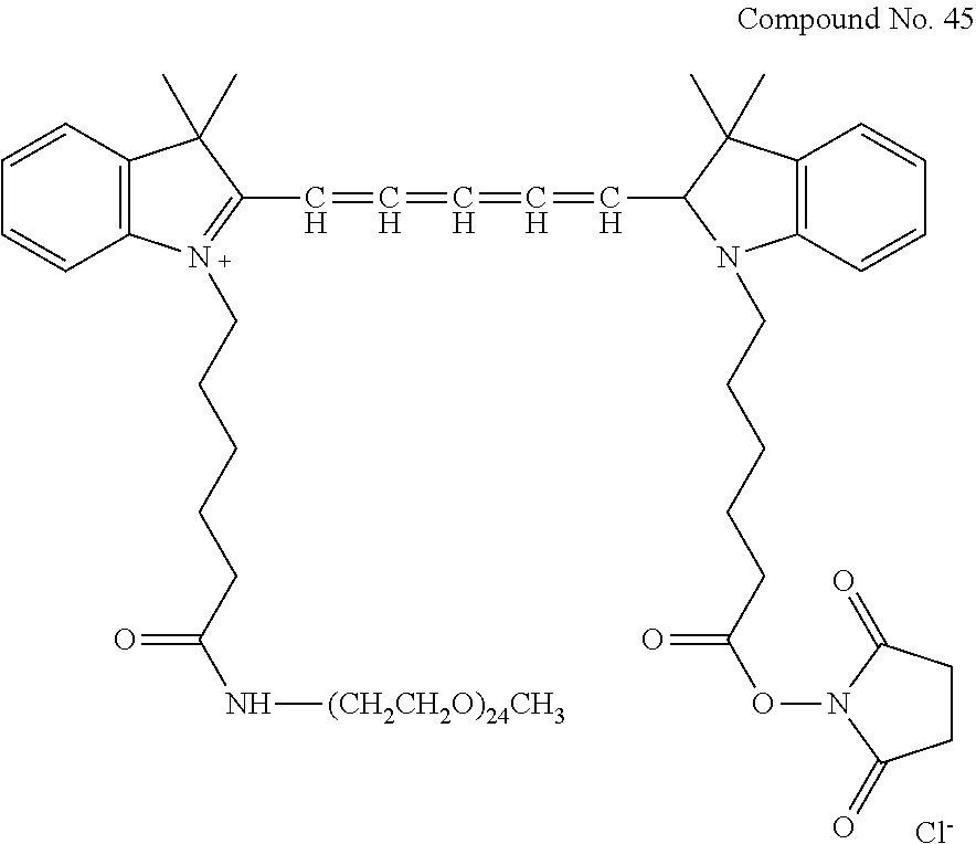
C1=CC2=C(C=C1)N(CCCCCC(N[(CH2CH2O)24CH3])=O)=C(C=C=C=C=CC1N(CCCCCC(ON3C(=O)CCC3=O)=O)C3=C(C1(C)C)C=CC=C3)C2(C)C.[Cl-]
